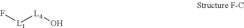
F[L1][L4]O
